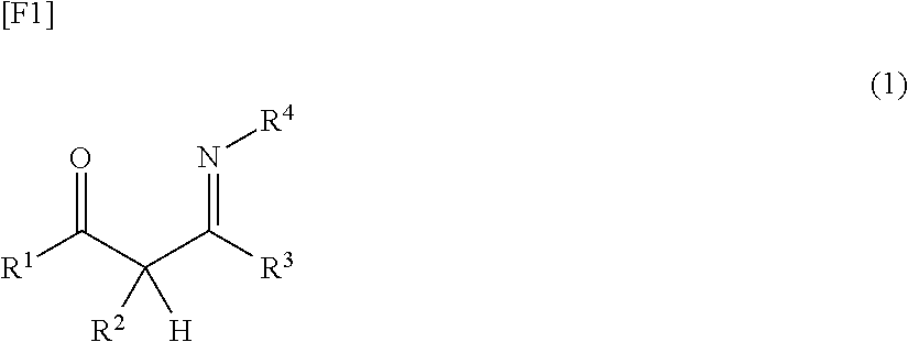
[R1]C(C(C([R3])=N[R4])([H])[R2])=O.[[F1]]
